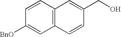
C1([BnO])=CC2=C(C=C1)C=C(CO)C=C2
